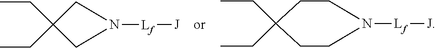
C(C1(CC)CN([Lf][J])C1)C.C(C)C1(CC)CCN([Lf][J])CC1
